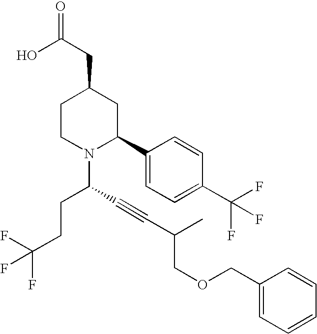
C1(C2CC(CC(O)=O)CCN2C(CCC(F)(F)F)C#CC(C)COCC2=CC=CC=C2)=CC=C(C(F)(F)F)C=C1
